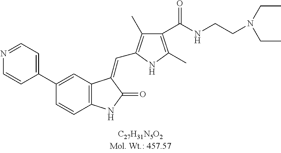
C1(C2=CC3=C(C=C2)NC(=O)C3=CC2=C(C)C(C(NCCN(CC)CC)=O)=C(C)N2)=CC=NC=C1
